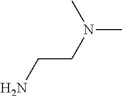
N(C)(C)CCN
